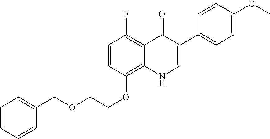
C1=CC(OCCOCC2=CC=CC=C2)=C2C(=C1F)C(=O)C(C1=CC=C(OC)C=C1)=CN2
